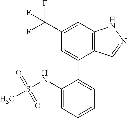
C12=C(C=C(C(F)(F)F)C=C1C1=CC=CC=C1NS(C)(=O)=O)NN=C2
